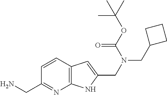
C(C1=NC2=C(C=C1)C=C(CN(CC1CCC1)C(OC(C)(C)C)=O)N2)N
